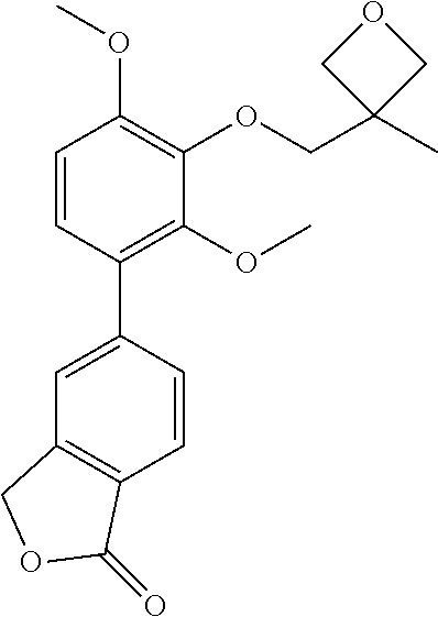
C1=CC(C2=CC3=C(C=C2)C(=O)OC3)=C(OC)C(OCC2(C)COC2)=C1OC
